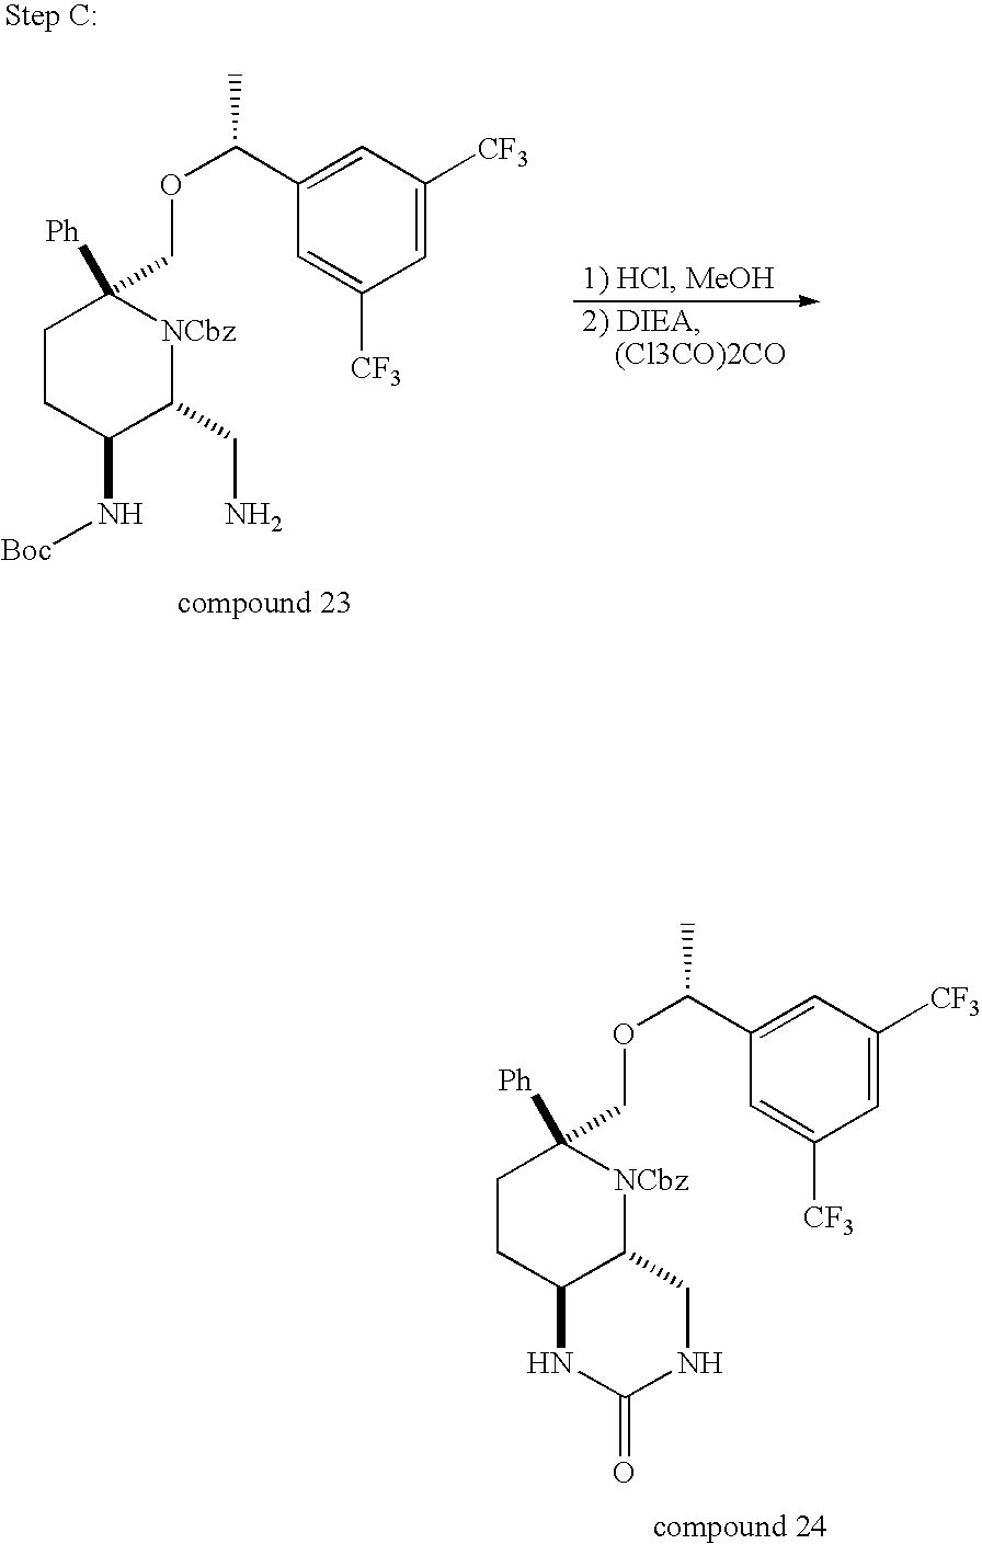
C1=C([CF3])C=C(C(OCC2([Ph])CCC3C([NCbz]2)CNC(=O)N3)C)C=C1[CF3].C1=C([CF3])C=C(C(OCC2([Ph])CCC(N[Boc])C(CN)[NCbz]2)C)C=C1[CF3]
